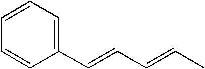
C1=CC=C(C=CC=CC)C=C1
